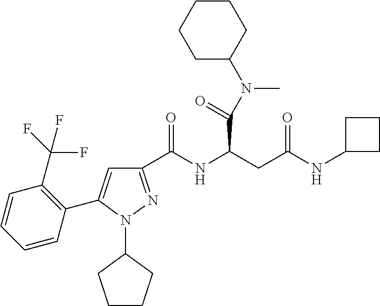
C1(C(NC(CC(NC2CCC2)=O)C(N(C2CCCCC2)C)=O)=O)=NN(C2CCCC2)C(C2=C(C(F)(F)F)C=CC=C2)=C1
